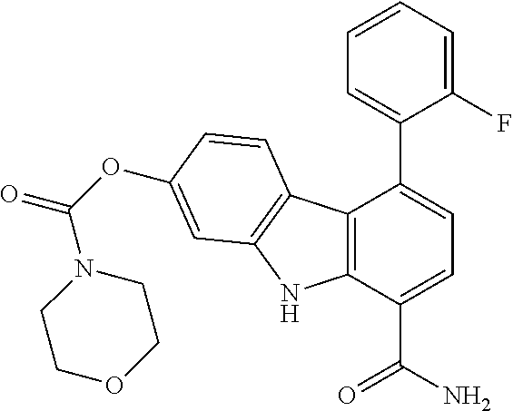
C1(F)=CC=CC=C1C1=CC=C(C(=O)N)C2=C1C1=C(N2)C=C(OC(=O)N2CCOCC2)C=C1
